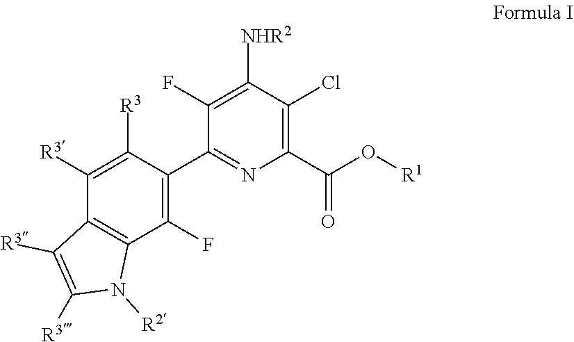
C1(F)=C([NHR2])C(Cl)=C(C(O[R1])=O)N=C1C1=C(F)C2=C(C([R3])=C1[R3])C([R3])=C([R3])N2[R2]
